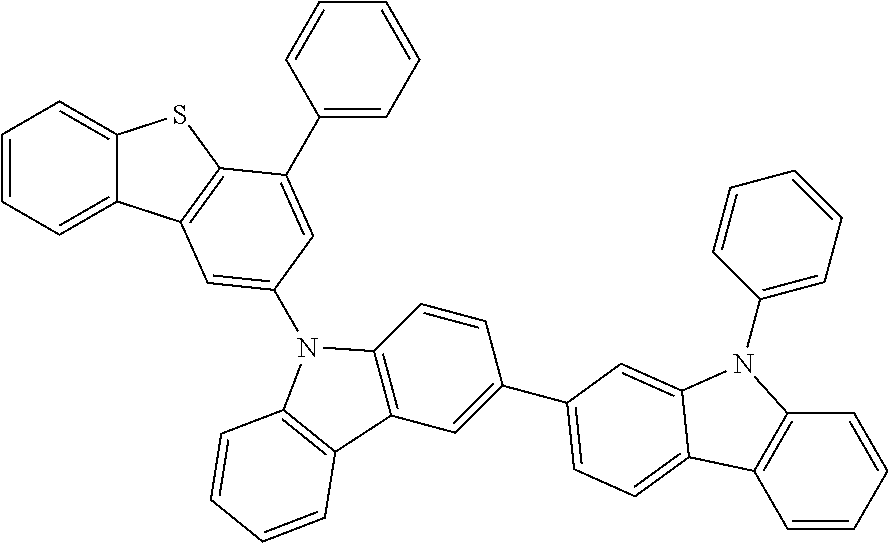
C1=CC=C2C(=C1)SC1=C2C=C(N2C3=C(C=C(C4=CC=C5C6=C(C=CC=C6)N(C6=CC=CC=C6)C5=C4)C=C3)C3=C2C=CC=C3)C=C1C1=CC=CC=C1
